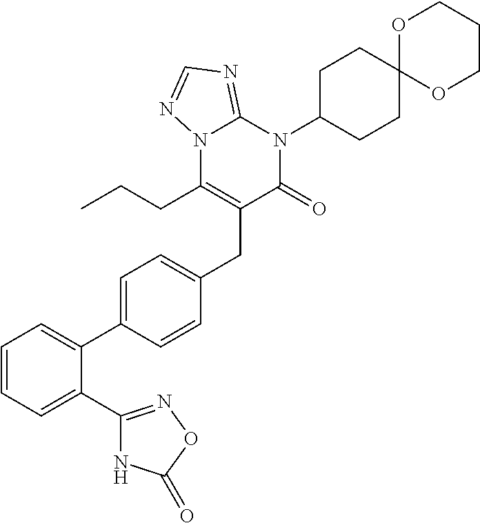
N12C(CCC)=C(CC3=CC=C(C4=CC=CC=C4C4=NOC(=O)N4)C=C3)C(=O)N(C3CCC4(CC3)OCCCO4)C1=NC=N2
